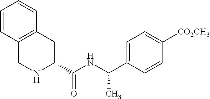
N1C(C(NC(C2=CC=C([CO2CH3])C=C2)C)=O)CC2=C(C1)C=CC=C2
